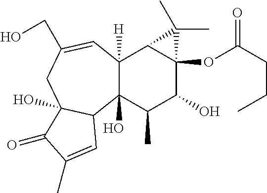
C12(O)C([H])(C=C(CO)CC3(O)C1C=C(C)C3=O)C1C(OC(CCC)=O)(C(O)C2C)C1(C)C
